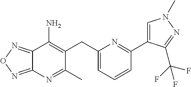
C12=NON=C1N=C(C)C(CC1=CC=CC(C3=CN(C)N=C3C(F)(F)F)=N1)=C2N
